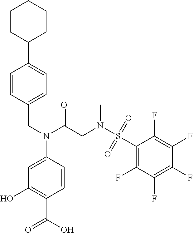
C1CC(C2=CC=C(CN(C(CN(S(C3=C(F)C(F)=C(F)C(F)=C3F)(=O)=O)C)=O)C3=CC(O)=C(C(O)=O)C=C3)C=C2)CCC1
